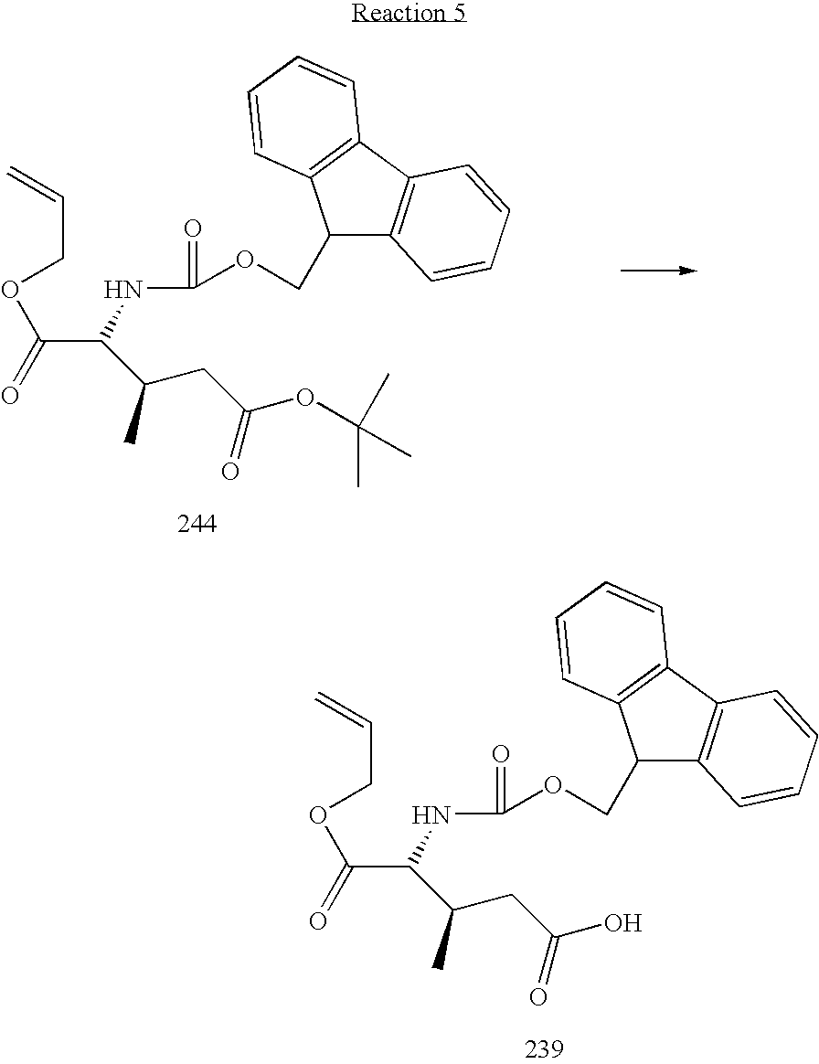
N(C(=O)OCC1C2=C(C3=C1C=CC=C3)C=CC=C2)C(C(CC(=O)OC(C)(C)C)C)C(=O)OCC=C.N(C(=O)OCC1C2=C(C3=C1C=CC=C3)C=CC=C2)C(C(CC(=O)O)C)C(=O)OCC=C
